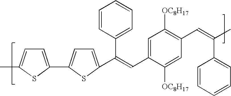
C1=C(C2=CC=C(C(=CC3=CC([OC8H17])=C(C=C(C)C4=CC=CC=C4)C=C3[OC8H17])C3=CC=CC=C3)S2)SC(C)=C1
